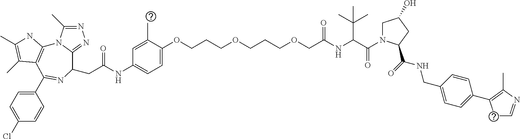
N1=C(C)N2C(=N1)C(CC(NC1=CC=C(OCCCOCCCOCC(=O)NC(C(C)(C)C)C(N3CC(O)CC3C(=O)NCC3=CC=C(C4=C(C)N=CC4)C=C3)=O)C(C)=C1)=O)N=C(C1=CC=C(Cl)C=C1)C1=C2NC(C)=C1C
